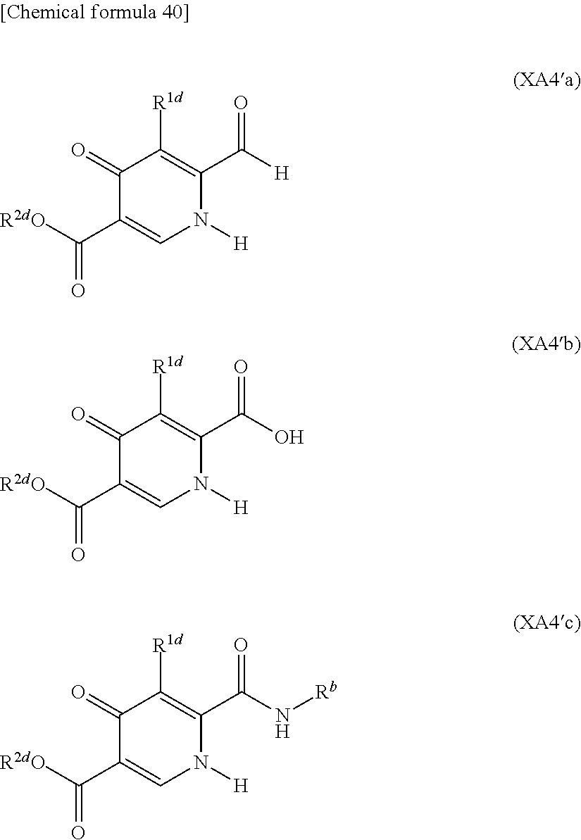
C1(=O)C(C([R2dO])=O)=CN([H])C(C(N[Rb])=O)=C1[R1d].C1(=O)C(C([R2dO])=O)=CN([H])C(C(O)=O)=C1[R1d].C1(=O)C(C([R2dO])=O)=CN([H])C(C([H])=O)=C1[R1d]
